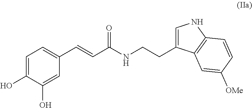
C1=C(O)C(O)=CC(C=CC(NCCC2=CNC3=C2C=C([OMe])C=C3)=O)=C1
